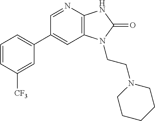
C1(C2=CC=CC([CF3])=C2)=CC2=C(N=C1)NC(=O)N2CCN1CCCCC1
